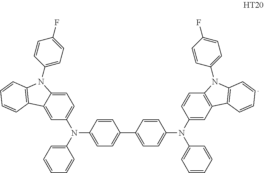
C1=C2C(=CC(N(C3=CC=C(C4=CC=C(N(C5=CC6=C(C=C5)N(C5=CC=C(F)C=C5)C5=C6C=CC=C5)C5=CC=CC=C5)C=C4)C=C3)C3=CC=CC=C3)=C1)C1=C(N2C2=CC=C(F)C=C2)C=CC=C1
